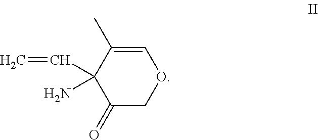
C1(=O)COC=C(C)C1(C=C)N
